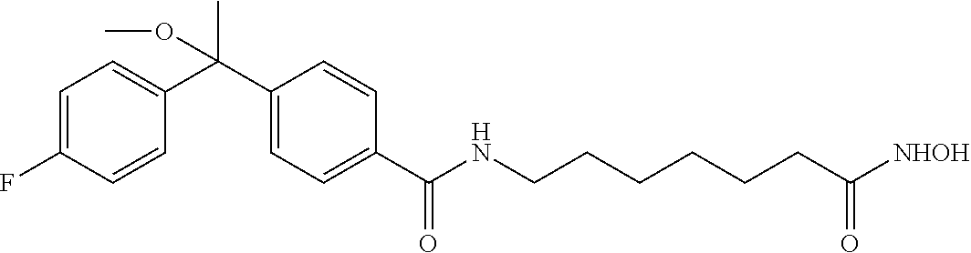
C1(F)=CC=C(C(C2=CC=C(C(NCCCCCCC([NHOH])=O)=O)C=C2)(C)OC)C=C1
